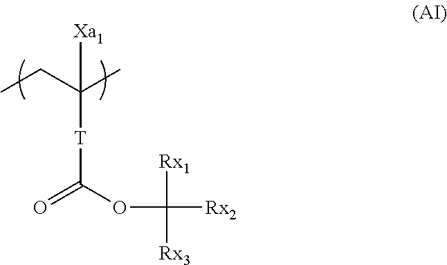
[Xa1]C(C)(CC)[T]C(=O)OC([Rx3])([Rx1])[Rx2]
